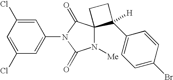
C1(Cl)=CC(N2C(=O)N([Me])C3(C2=O)C(C2=CC=C(Br)C=C2)([H])CC3)=CC(Cl)=C1
